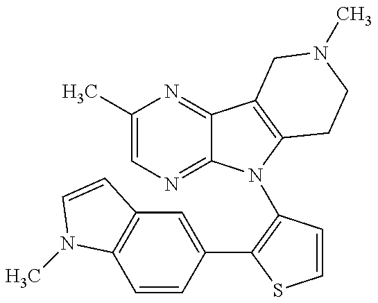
C1(C)=CN=C2C(=N1)C1=C(N2C2=C(C3=CC4=C(C=C3)N(C)C=C4)SC=C2)CCN(C)C1
